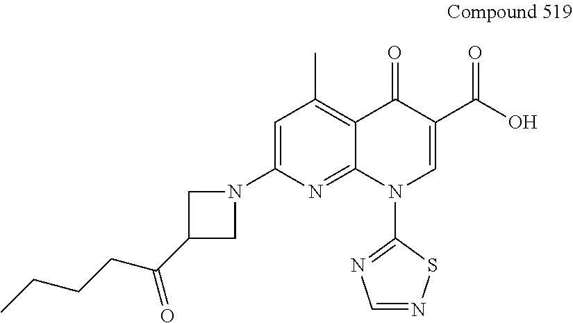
C1=C(N2CC(C(CCCC)=O)C2)N=C2C(=C1C)C(=O)C(C(O)=O)=CN2C1=NC=NS1
